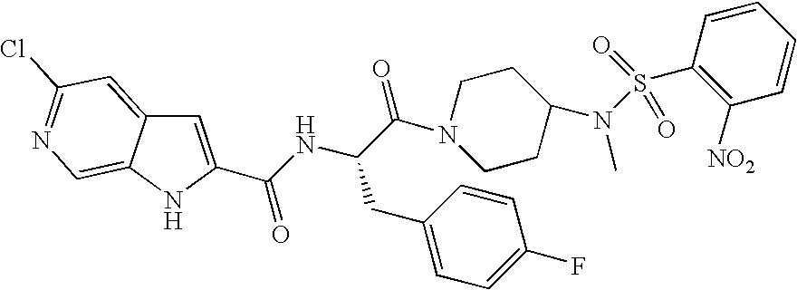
C(C1=CC2=CC(Cl)=NC=C2N1)(NC(C(=O)N1CCC(N(C)S(C2=C([NO2])C=CC=C2)(=O)=O)CC1)CC1=CC=C(F)C=C1)=O
